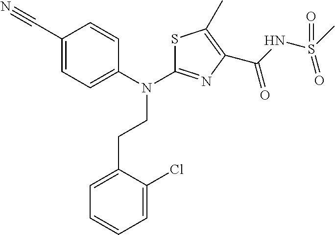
C1(CCN(C2=NC(C(NS(C)(=O)=O)=O)=C(C)S2)C2=CC=C(C#N)C=C2)=CC=CC=C1Cl
